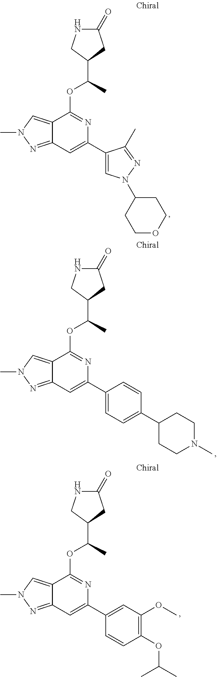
C1(=O)NCC(C(C)OC2=NC(C3=CN(C4CCOCC4)N=C3C)=CC3=NN(C)C=C23)C1.C1(=O)NCC(C(C)OC2=NC(C3=CC=C(C4CCN(C)CC4)C=C3)=CC3=NN(C)C=C23)C1.C1(=O)NCC(C(C)OC2=NC(C3=CC(OC)=C(OC(C)C)C=C3)=CC3=NN(C)C=C23)C1
